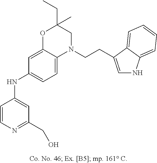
C1=CN=C(CO)C=C1NC1=CC=C2C(=C1)OC(CC)(C)CN2CCC1=CNC2=CC=CC=C21
